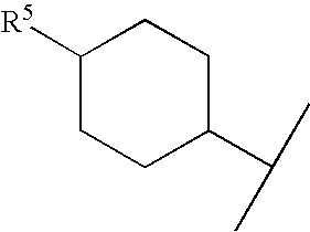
C1([R5])CCC(C(C)C)CC1
